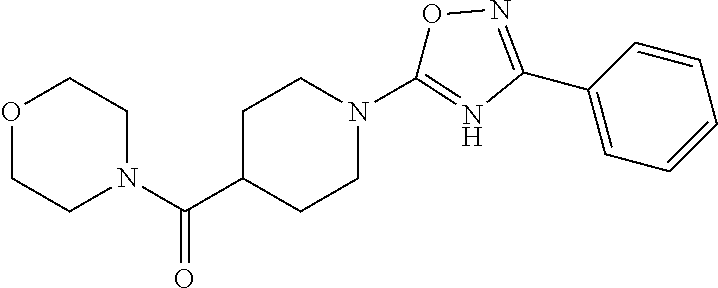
C1(C2=CC=CC=C2)=NOC(N2CCC(C(N3CCOCC3)=O)CC2)=N1
